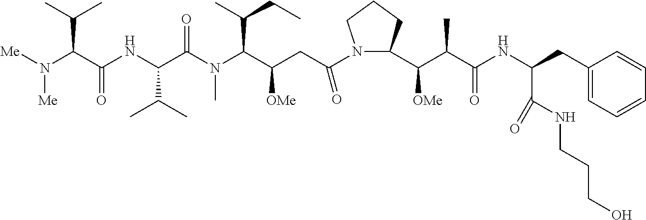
N([Me])([Me])C(C(NC(C(N(C(C(CC(N1C(C(C(C(NC(C(NCCCO)=O)CC2=CC=CC=C2)=O)C)[OMe])CCC1)=O)[OMe])C(C)CC)C)=O)C(C)C)=O)C(C)C
